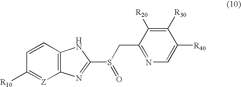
C12=C(C=CC([R10])=[Z]1)NC(S(CC1=NC=C([R40])C([R30])=C1[R20])=O)=N2
